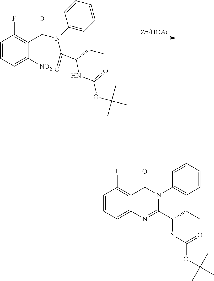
C1=CC=C([NO2])C(C(N(C2=CC=CC=C2)C(C(CC)NC(OC(C)(C)C)=O)=O)=O)=C1F.C1=CC=C2C(=C1F)C(=O)N(C1=CC=CC=C1)C(C(CC)NC(OC(C)(C)C)=O)=N2
